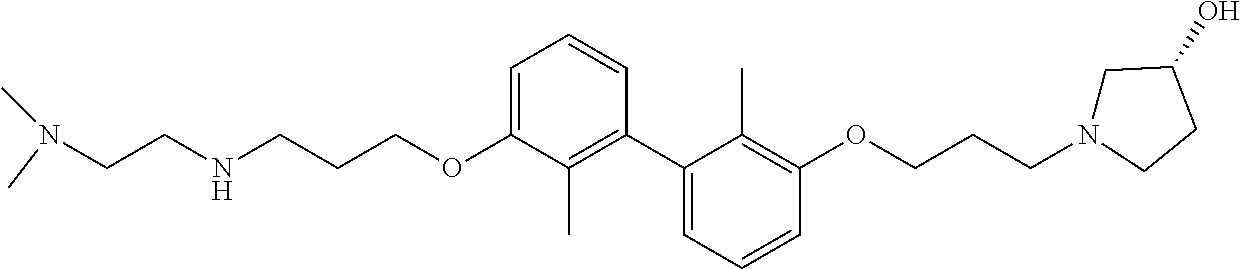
N(CCCOC1=CC=CC(C2=CC=CC(OCCCN3CC(O)CC3)=C2C)=C1C)CCN(C)C
